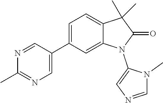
C1=C(C2=CN=C(C)N=C2)C=C2C(=C1)C(C)(C)C(=O)N2C1=CN=CN1C
